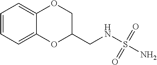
C1=CC=C2C(=C1)OCC(CNS(N)(=O)=O)O2
